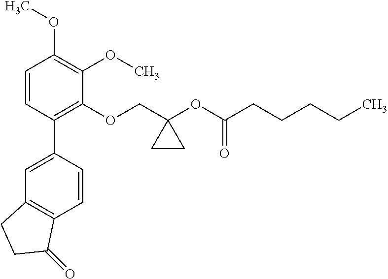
C1=CC(C2=CC3=C(C=C2)C(=O)CC3)=C(OCC2(OC(CCCCC)=O)CC2)C(OC)=C1OC
